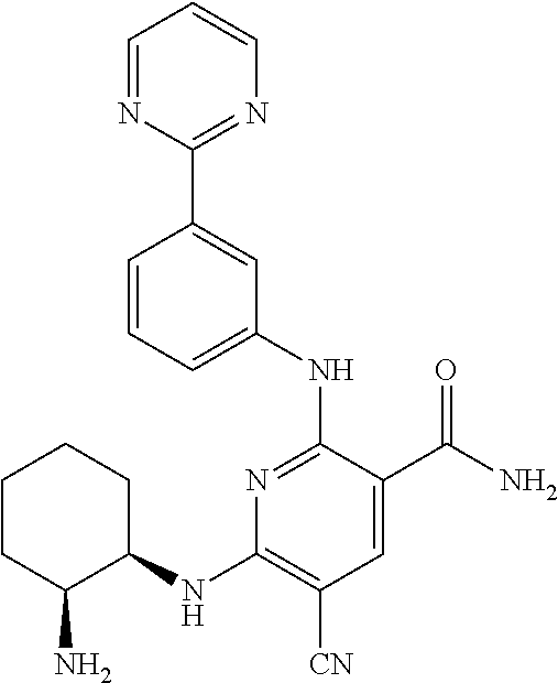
C1=NC(C2=CC(NC3=NC(NC4CCCCC4N)=C([CN])C=C3C(N)=O)=CC=C2)=NC=C1
